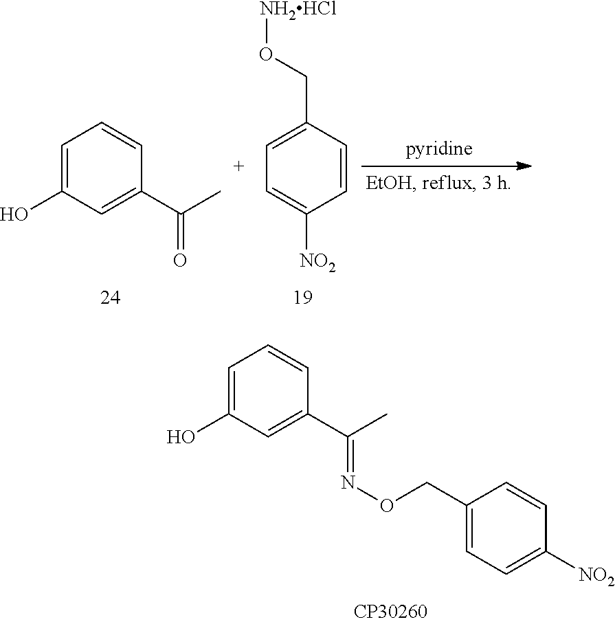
C1=C(O)C=C(C(C)=O)C=C1.C1=C(CO[NH2HCl])C=CC([NO2])=C1.C1=C(O)C=C(C(C)=NOCC2=CC=C([NO2])C=C2)C=C1
